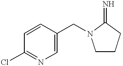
C1=CC(CN2CCCC2=N)=CN=C1Cl
